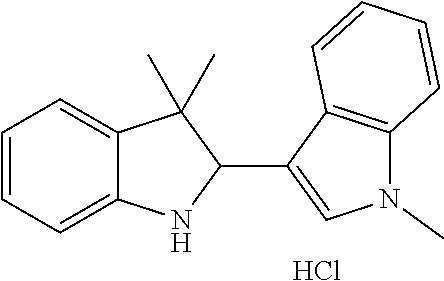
C1=CC=C2C(=C1)C(C)(C)C(C1=CN(C)C3=C1C=CC=C3)N2.Cl
